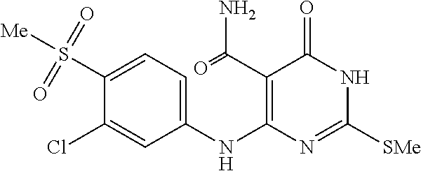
C1(S([Me])(=O)=O)=CC=C(NC2=C(C(=O)N)C(=O)NC([SMe])=N2)C=C1Cl
